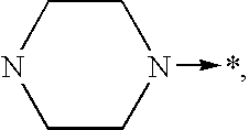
N1(->*)CCNCC1
